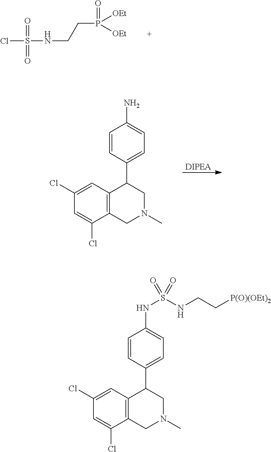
ClS(NCCP(=O)([OEt])[OEt])(=O)=O.[DIPEA].C12=C(C=C(Cl)C=C1Cl)C(C1=CC=C(N)C=C1)CN(C)C2.C12=C(C=C(Cl)C=C1Cl)C(C1=CC=C(NS(NCC[P(O)(OEt)2])(=O)=O)C=C1)CN(C)C2
